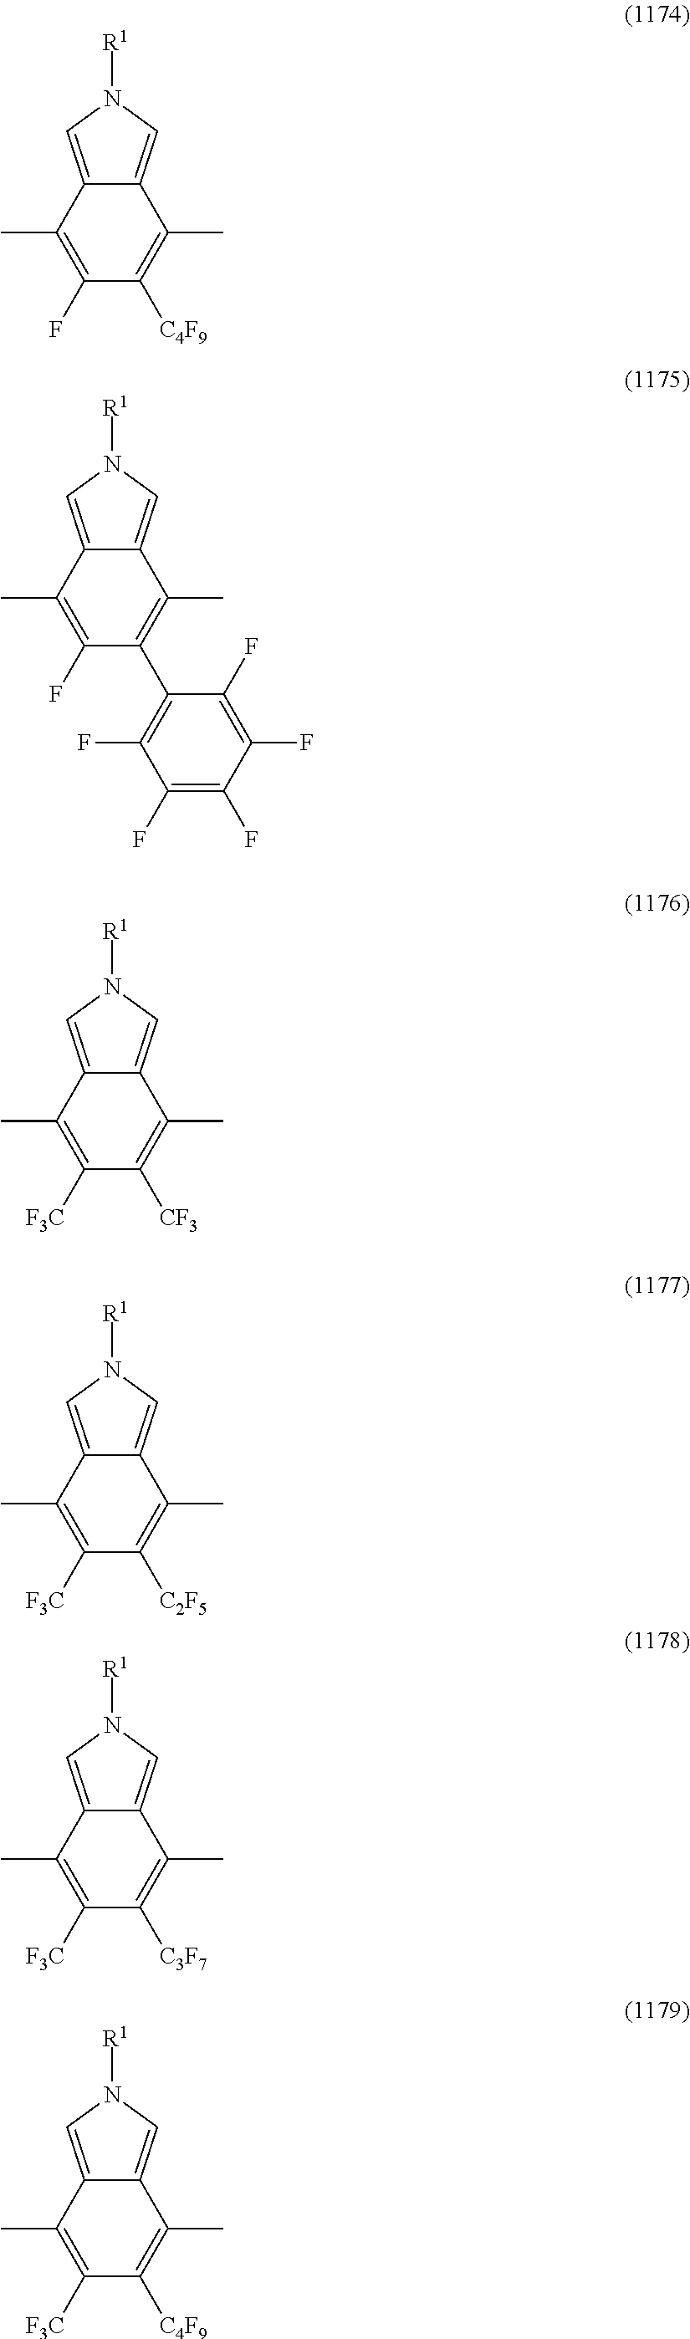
C12=CN([R1])C=C1C(C)=C([C4F9])C(F)=C2C.C12=CN([R1])C=C1C(C)=C(C1=C(F)C(F)=C(F)C(F)=C1F)C(F)=C2C.C12=CN([R1])C=C1C(C)=C([CF3])C([F3C])=C2C.C12=CN([R1])C=C1C(C)=C([C2F5])C([F3C])=C2C.C12=CN([R1])C=C1C(C)=C([C3F7])C([F3C])=C2C.C12=CN([R1])C=C1C(C)=C([C4F9])C([F3C])=C2C
